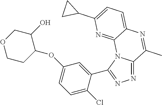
N1=C2N(C(C3=CC(OC4CCOCC4O)=CC=C3Cl)=N1)C1=NC(C3CC3)=CC=C1N=C2C
